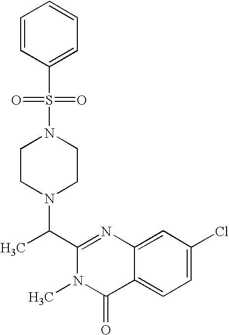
N1(S(=O)(C2=CC=CC=C2)=O)CCN(C(C2=NC3=CC(Cl)=CC=C3C(=O)N2C)C)CC1
